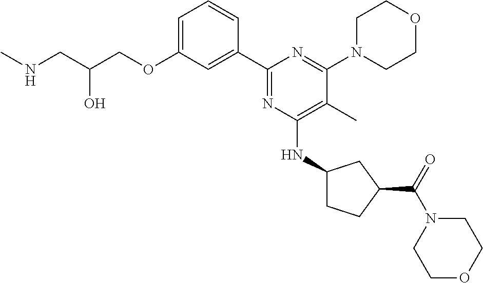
C1=C(OCC(CNC)O)C=C(C2=NC(NC3CCC(C(=O)N4CCOCC4)C3)=C(C)C(N3CCOCC3)=N2)C=C1
